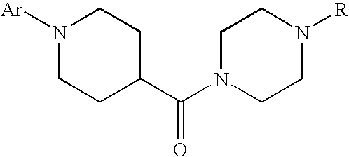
N1([Ar])CCC(C(N2CCN([R])CC2)=O)CC1
